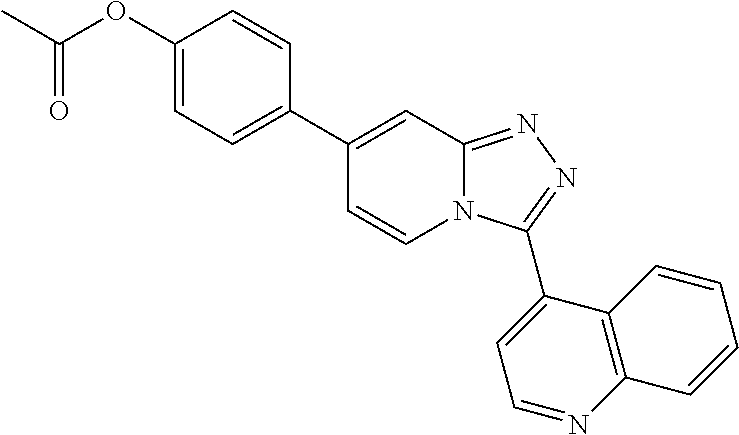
C1(C2=CC=C(OC(C)=O)C=C2)=CC2=NN=C(C3=CC=NC4=C3C=CC=C4)N2C=C1
